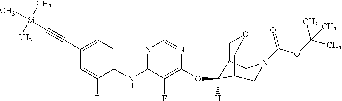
C1(NC2=NC=NC(OC3([H])C4COCC3CN(C(OC(C)(C)C)=O)C4)=C2F)=CC=C(C#C[Si](C)(C)C)C=C1F
